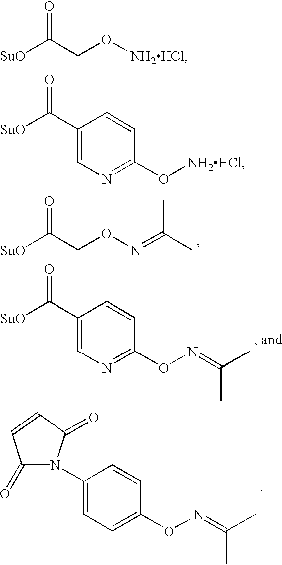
[SuO]C(CON=C(C)C)=O.[SuO]C(C1=CN=C(ON=C(C)C)C=C1)=O.C1(N2C(=O)C=CC2=O)=CC=C(ON=C(C)C)C=C1.[SuO]C(CO[NH2HCl])=O.[SuO]C(C1=CN=C(O[NH2HCl])C=C1)=O
